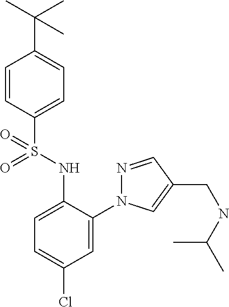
C1=CC(S(NC2=CC=C(Cl)C=C2N2N=CC(CNC(C)C)=C2)(=O)=O)=CC=C1C(C)(C)C
